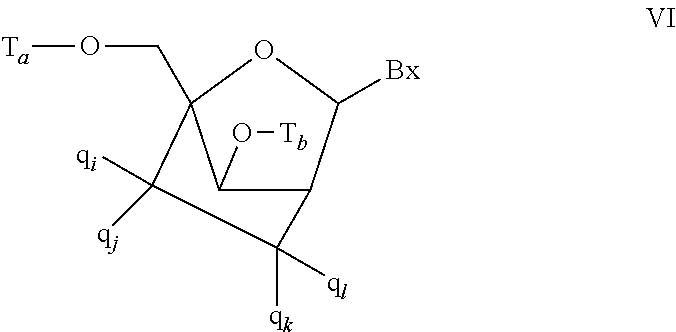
C1(O[Tb])C2C([Bx])OC1(CO[Ta])C([qj])([qi])C2([ql])[qk]
